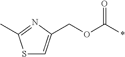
C(*)(=O)OCC1=CSC(C)=N1
